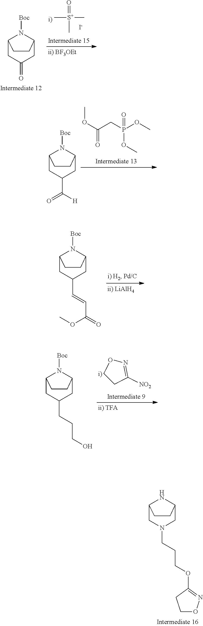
C12CC(C([H])=O)CC(N1[Boc])CC2.C(CP(OC)(=O)OC)(OC)=O.C12CC(C=CC(=O)OC)CC(N1[Boc])CC2.C1CC([NO2])=NO1.C12CC(CCCO)CC(N1[Boc])CC2.C12CN(CCCOC3=NOCC3)CC(N1)CC2.C12CC(=O)CC(N1[Boc])CC2.C[S+](C)(=O)C.[I-]
